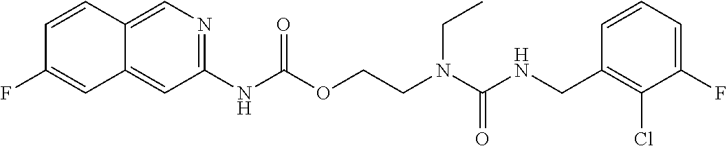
C1=CC(CNC(N(CCOC(NC2=NC=C3C(=C2)C=C(F)C=C3)=O)CC)=O)=C(Cl)C(F)=C1
